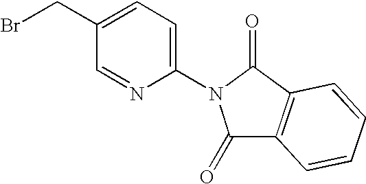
C1=NC(N2C(=O)C3=C(C2=O)C=CC=C3)=CC=C1CBr
